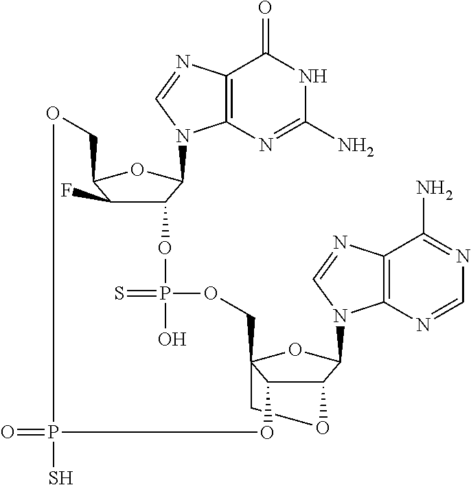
C1C23C(C(C(N4C5=C(C(N)=NC=N5)N=C4)O2)O1)OP(S)(=O)OCC1C(F)C(C(N2C4=C(N=C2)C(=O)NC(N)=N4)O1)OP(=S)(O)OC3
